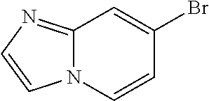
N12C(=NC=C1)C=C(Br)C=C2
